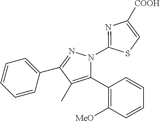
C1=CC=C(C2=NN(C3=NC([COOH])=CS3)C(C3=C([MeO])C=CC=C3)=C2C)C=C1
